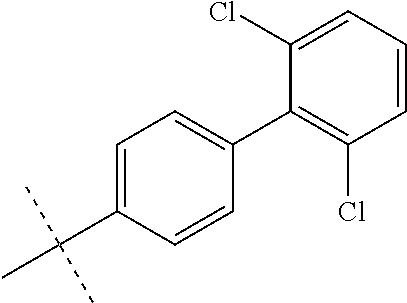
C1=C(C(C)(C)C)C=CC(C2=C(Cl)C=CC=C2Cl)=C1
